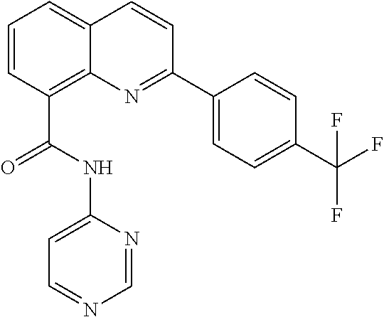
C1=CC(C(NC2=CC=NC=N2)=O)=C2C(=C1)C=CC(C1=CC=C(C(F)(F)F)C=C1)=N2
